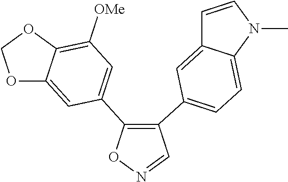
O1N=CC(C2=CC=C3C(=C2)C=CN3C)=C1C1=CC([OMe])=C2C(=C1)OCO2
